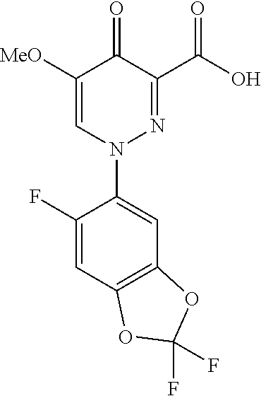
C1([MeO])=CN(C2=CC3=C(C=C2F)OC(F)(F)O3)N=C(C(O)=O)C1=O
